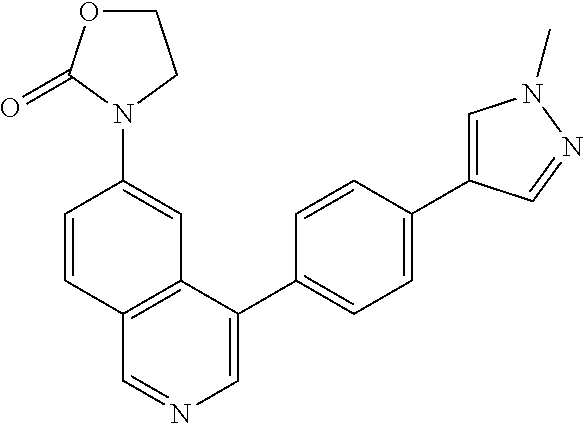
C1=C(C2=CC=C(C3=CN(C)N=C3)C=C2)C2=C(C=N1)C=CC(N1CCOC1=O)=C2
